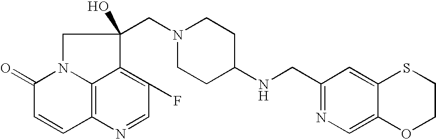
C12=C3N=CC(F)=C1C(CN1CCC(NCC4=NC=C5C(=C4)SCCO5)CC1)(O)CN2C(=O)C=C3
